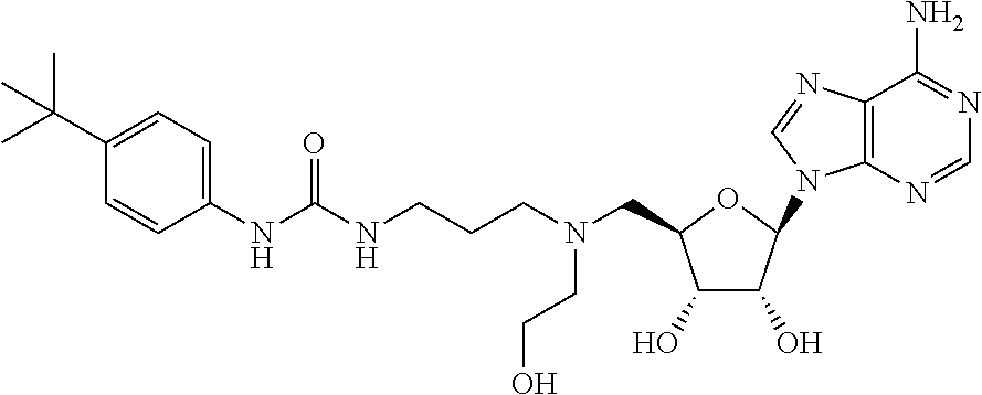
C1(C(C)(C)C)=CC=C(NC(NCCCN(CC2OC(N3C4=C(C(N)=NC=N4)N=C3)C(O)C2O)CCO)=O)C=C1
